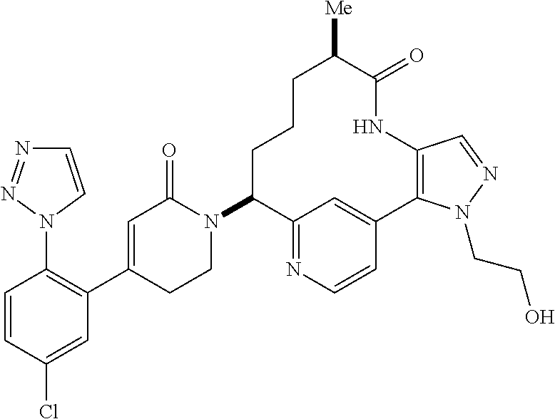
C1=CC(Cl)=CC(C2=CC(=O)N(C3C4=NC=CC(=C4)C4=C(NC(=O)C([Me])CCC3)C=NN4CCO)CC2)=C1N1C=CN=N1
